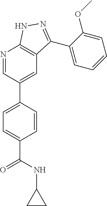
N1=CC(C2=CC=C(C(NC3CC3)=O)C=C2)=CC2=C1NN=C2C1=CC=CC=C1OC
